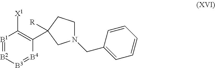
[B1]1=[B2][B3]=[B4]C(C2([R])CCN(CC3=CC=CC=C3)C2)=C1[X1]
